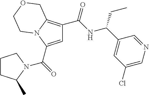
C1=C(C(=O)N2C(C)CCC2)N2C(=C1C(NC(C1=CC(Cl)=CN=C1)CC)=O)COCC2
